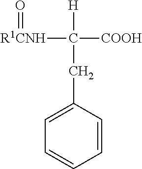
[R1CNH](C([COOH])([H])CC1=CC=CC=C1)=O
